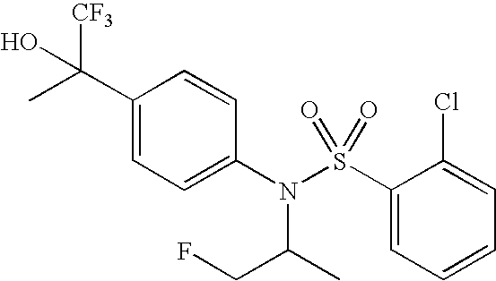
C1(C(O)([CF3])C)=CC=C(N(S(C2=CC=CC=C2Cl)(=O)=O)C(C)CF)C=C1
